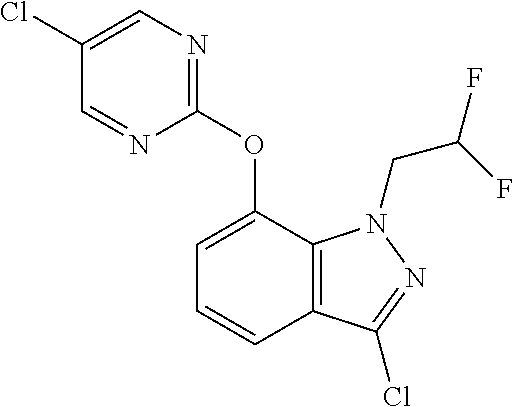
C1(Cl)=CN=C(OC2=CC=CC3=C2N(CC(F)F)N=C3Cl)N=C1
